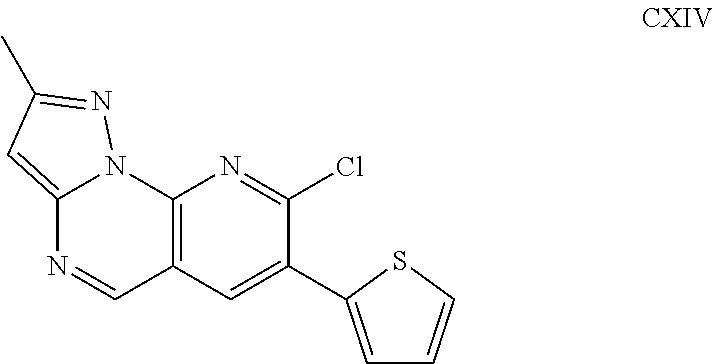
C12=C(C=C(C3=CC=CS3)C(Cl)=N1)C=NC1=CC(C)=NN21
